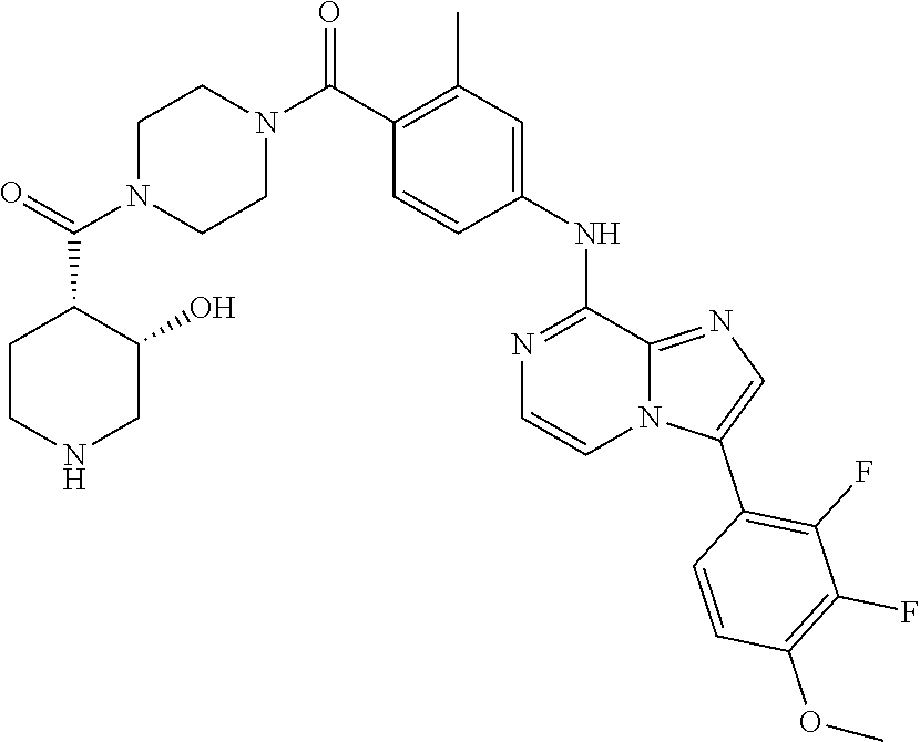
C1(C(N2CCN(C(=O)C3CCNCC3O)CC2)=O)=C(C)C=C(NC2=NC=CN3C2=NC=C3C2=C(F)C(F)=C(OC)C=C2)C=C1
